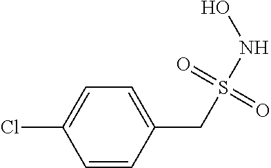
C1=CC(CS(NO)(=O)=O)=CC=C1Cl
